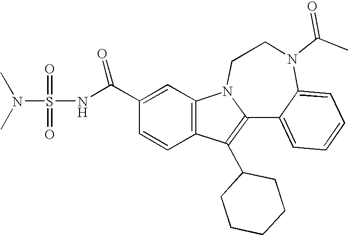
C1(C(NS(N(C)C)(=O)=O)=O)=CC2=C(C=C1)C(C1CCCCC1)=C1N2CCN(C(C)=O)C2=CC=CC=C12
